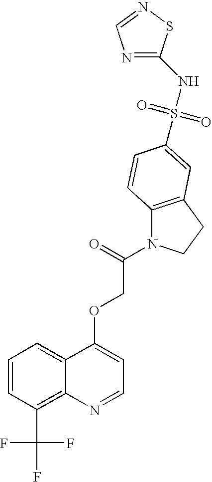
C1=CC(C(F)(F)F)=C2C(=C1)C(OCC(N1C3=C(CC1)C=C(S(=O)(=O)NC1=NC=NS1)C=C3)=O)=CC=N2
